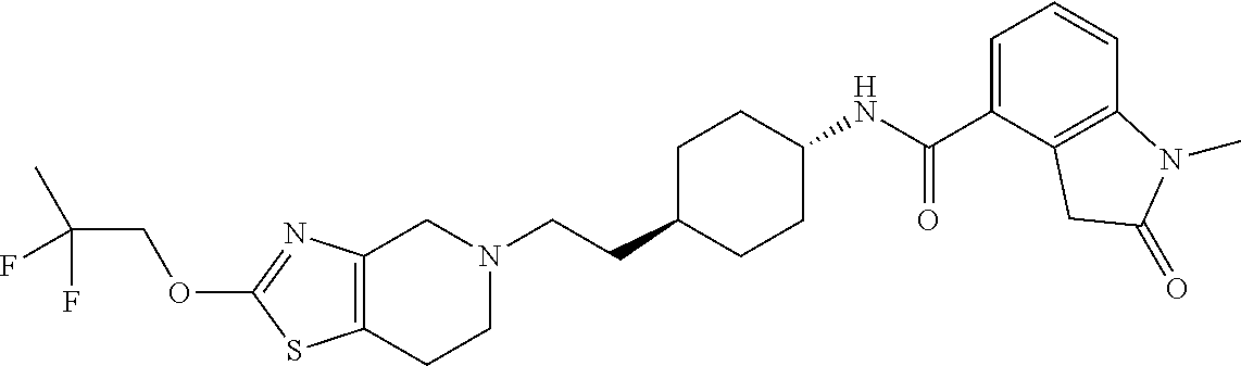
C12=C(CCN(CCC3CCC(NC(C4=CC=CC5=C4CC(=O)N5C)=O)CC3)C1)SC(OCC(C)(F)F)=N2
